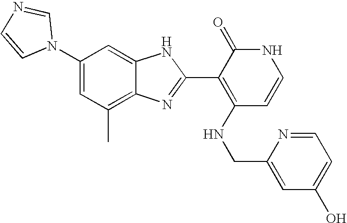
C1(C)=C2C(=CC(N3C=NC=C3)=C1)NC(C1=C(NCC3=CC(O)=CC=N3)C=CNC1=O)=N2
